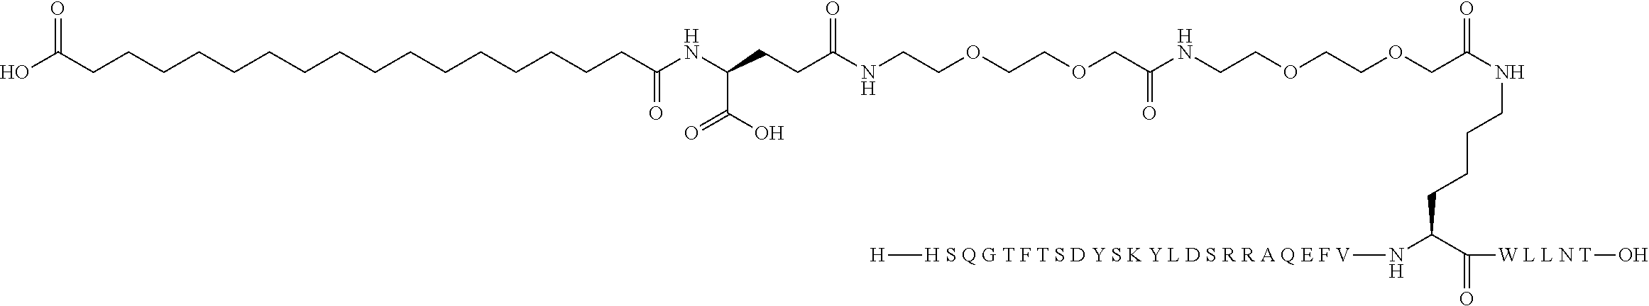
C(OCCOCCNC(CCC(NC(CCCCCCCCCCCCCCCCC(O)=O)=O)C(=O)O)=O)C(NCCOCCOCC(NCCCCC(N[H S Q G T F T S D Y S K Y L D S R R A Q E F V][H])C([W L L N T]O)=O)=O)=O
